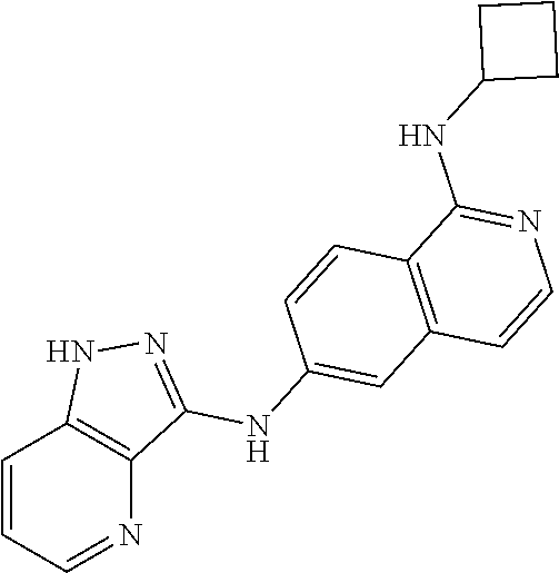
C1=CC=NC2=C1NN=C2NC1=CC2=C(C=C1)C(NC1CCC1)=NC=C2
